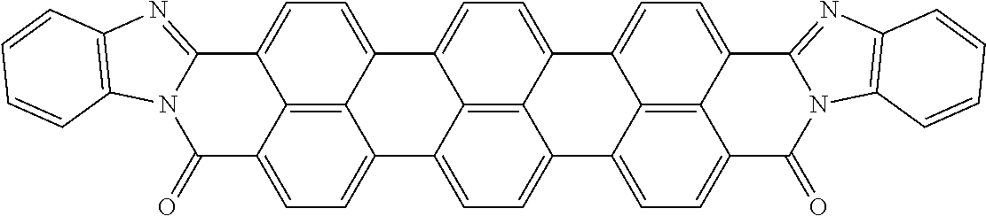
C12=C3C4=CC=C1C1=CC=C5C6=C1C(=CC=C6C(=O)N1C5=NC5=C1C=CC=C5)C2=CC=C3C1=CC=C2C3=C1C4=CC=C3C1=NC3=C(N1C2=O)C=CC=C3
